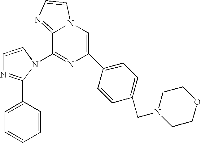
C1=CN(C2=NC(C3=CC=C(CN4CCOCC4)C=C3)=CN3C2=NC=C3)C(C2=CC=CC=C2)=N1
